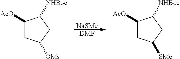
[NaSMe].[DMF].C1([AcO])CC([OMs])CC1[NHBoc].C1([AcO])CC([SMe])CC1[NHBoc]
